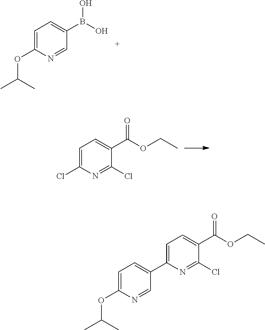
OB(O)C1=CC=C(OC(C)C)N=C1.C1=C(Cl)N=C(Cl)C(C(OCC)=O)=C1.C1=C(C2=CC=C(OC(C)C)N=C2)N=C(Cl)C(C(OCC)=O)=C1
